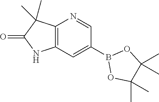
C12=C(N=CC(B3OC(C)(C)C(C)(C)O3)=C1)C(C)(C)C(=O)N2
